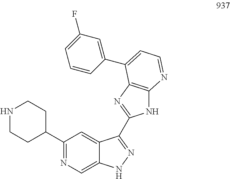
C1NCCC(C2=NC=C3C(=C2)C(C2=NC4=C(N2)N=CC=C4C2=CC(F)=CC=C2)=NN3)C1
